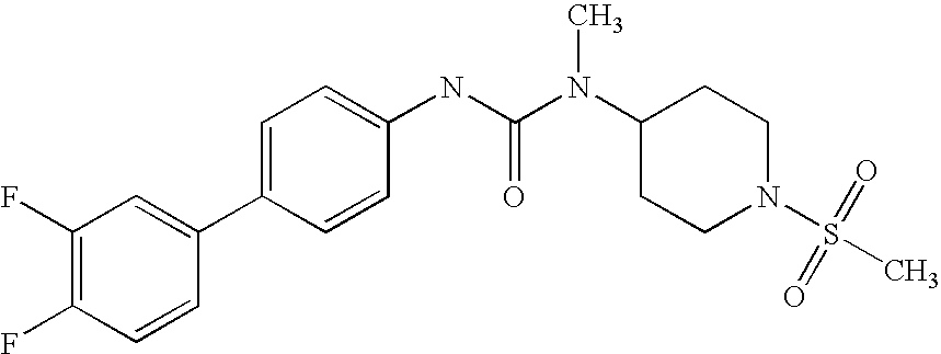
C1(F)=C(F)C=CC(C2=CC=C(NC(N(C3CCN(S(C)(=O)=O)CC3)C)=O)C=C2)=C1
